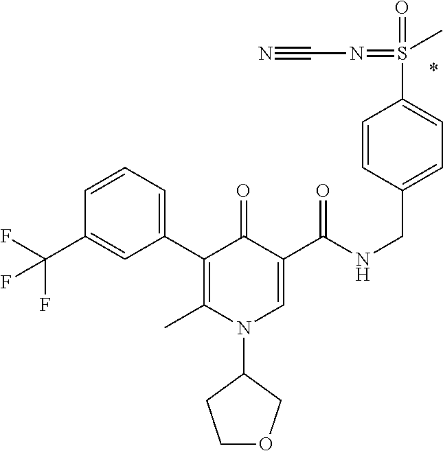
C1(C2=C(C)N(C3CCOC3)C=C(C(NCC3=CC=C(S(=O)(=NC#N)C)C=C3)=O)C2=O)=CC=CC(C(F)(F)F)=C1
